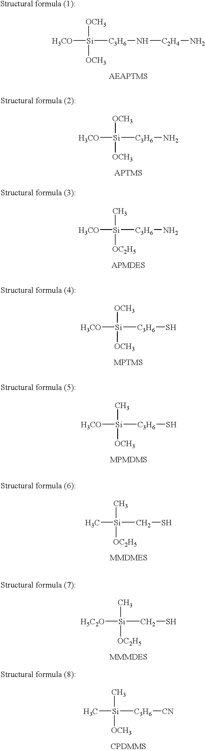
[H3CO][Si]([C3H6]N[C2H4]N)([OCH3])[OCH3].[H3CO][Si]([C3H6]N)([OCH3])[OCH3].[H3CO][Si]([C3H6]N)([OC2H5])C.[H3CO][Si]([C3H6]S)([OCH3])[OCH3].[H3CO][Si]([C3H6]S)([OCH3])C.C[Si](CS)([OC2H5])C.[H5C2O][Si](CS)([OC2H5])C.C[Si]([C3H6][CN])([OCH3])C
